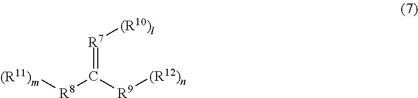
[R7](=C([R9][(R12)n])[R8][(R11)m])[(R10)l]
